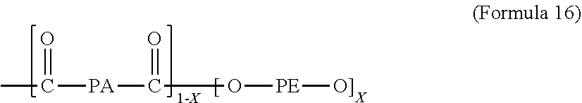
CC([PA]C(=O)O[PE][O]])=O.[X]
